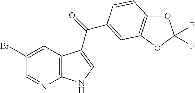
BrC1=CC2=C(N=C1)NC=C2C(=O)C1=CC2=C(OC(F)(F)O2)C=C1
